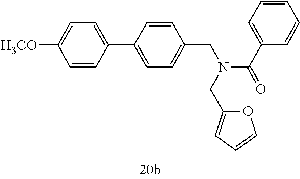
C1=CC(C2=CC=C(CN(C(C3=CC=CC=C3)=O)CC3=CC=CO3)C=C2)=CC=C1[H3CO]
